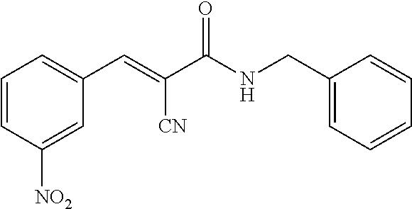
C1=CC([NO2])=CC(C=C(C(NCC2=CC=CC=C2)=O)[CN])=C1
